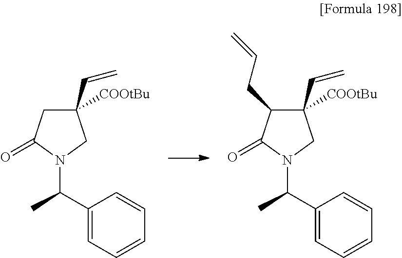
C1C(C=C)([COOtBu])CN(C(C2=CC=CC=C2)C)C1=O.C1(CC=C)C([COOtBu])(C=C)CN(C(C2=CC=CC=C2)C)C1=O
